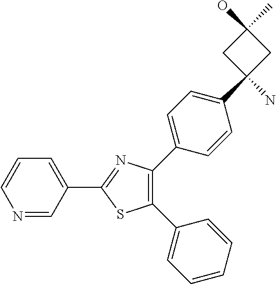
C1(C2=CC=CC=C2)=C(C2=CC=C(C3(N)CC(O)(C)C3)C=C2)N=C(C2=CC=CN=C2)S1
